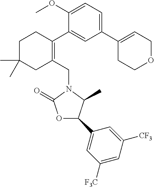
C1(OC)=CC=C(C2=CCOCC2)C=C1C1=C(CN2C(=O)OC(C3=CC([F3C])=CC([CF3])=C3)C2C)CC(C)(C)CC1
